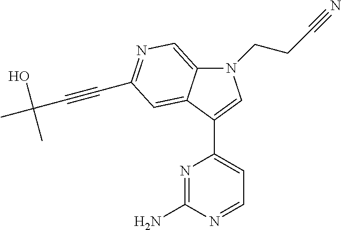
N1(CCC#N)C2=CN=C(C#CC(C)(O)C)C=C2C(C2=CC=NC(N)=N2)=C1
